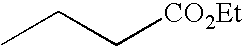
CCC[CO2Et]
